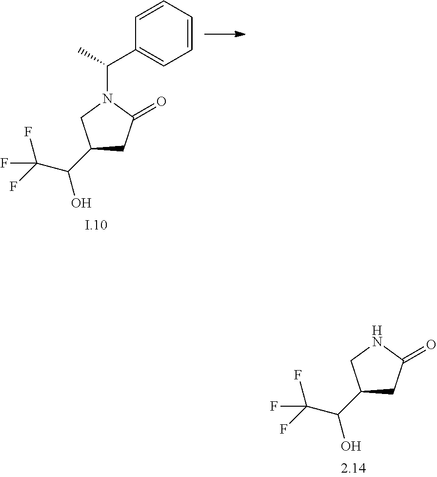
C1(C(C(F)(F)F)O)CC(=O)N(C(C)C2=CC=CC=C2)C1.C1(C(C(F)(F)F)O)CC(=O)NC1
